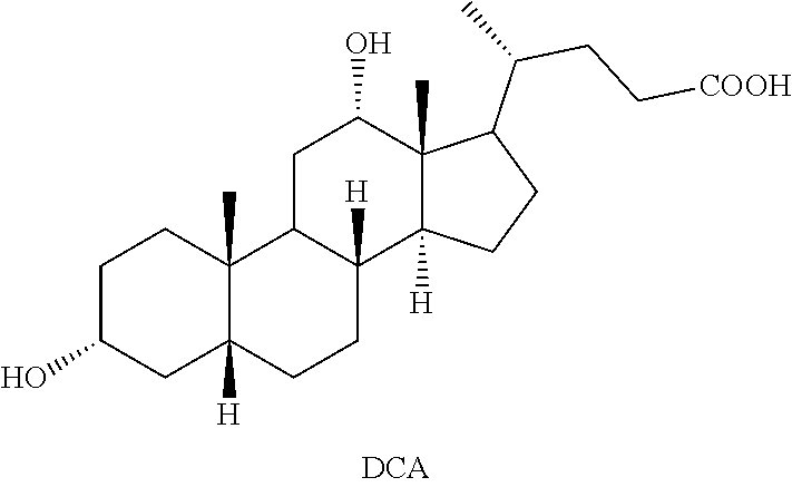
C1C(O)CC2([H])C(C)(C1)C1C([H])(CC2)C2([H])C(C)(C(O)C1)C(C(C)CC[COOH])CC2
